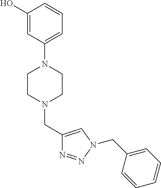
C1(O)=CC(N2CCN(CC3=CN(CC4=CC=CC=C4)N=N3)CC2)=CC=C1
